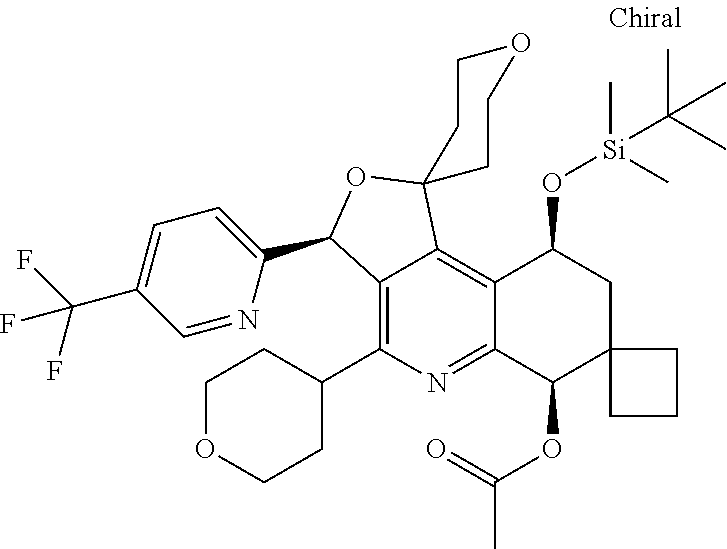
C12=C(C3CCOCC3)N=C3C(=C1C1(OC2C2=CC=C(C(F)(F)F)C=N2)CCOCC1)C(O[Si](C)(C(C)(C)C)C)CC1(C3OC(=O)C)CCC1
